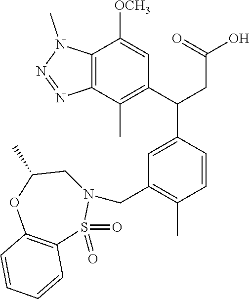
C12=C(C(C)=C(C(CC(O)=O)C3=CC(CN4CC(C)OC5=C(S4(=O)=O)C=CC=C5)=C(C)C=C3)C=C1[OCH3])N=NN2C
